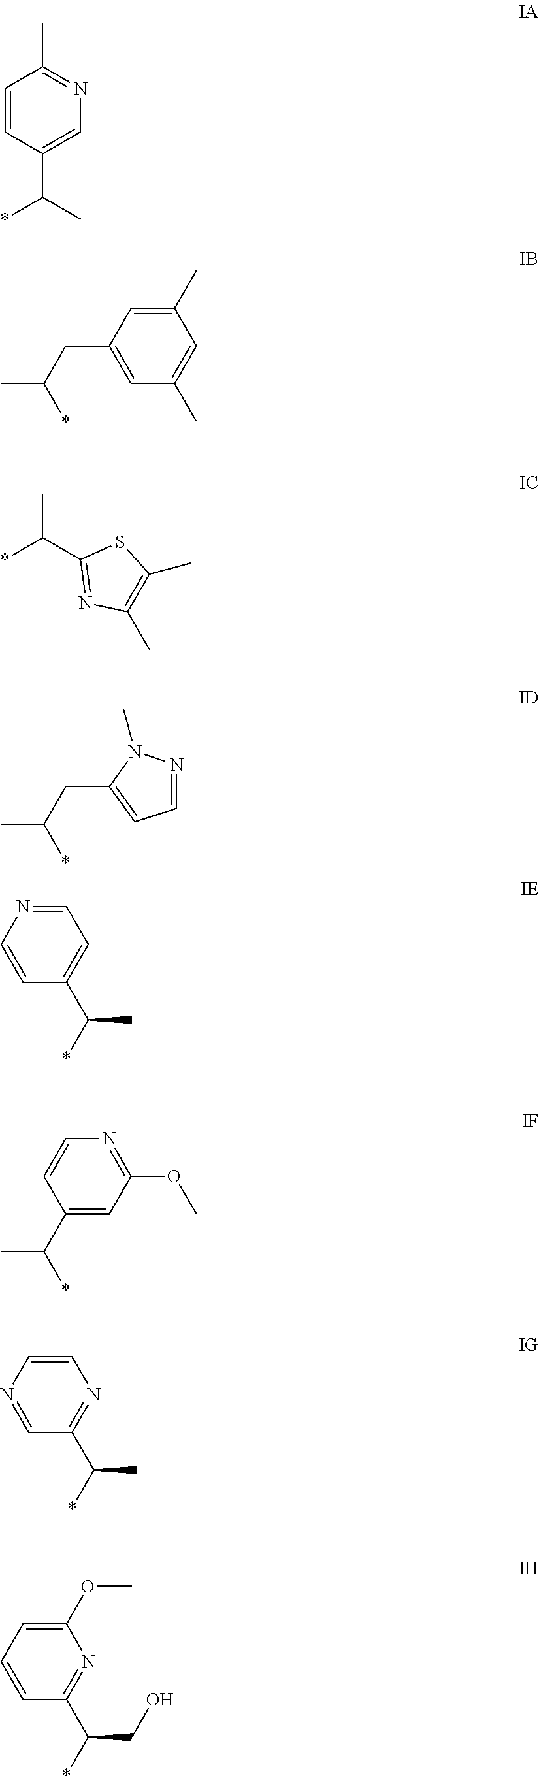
C1(C(*)C)=NC(C)=C(C)S1.CC1=NC=C(C(C)*)C=C1.CC(*)CC1=CC(C)=CC(C)=C1.CC(*)CC1=CC=NN1C.C1=NC=CC(C(*)C)=C1.CC(*)C1=CC(OC)=NC=C1.C1=CN=CC(C(*)C)=N1.C1(OC)=CC=CC(C(*)CO)=N1
